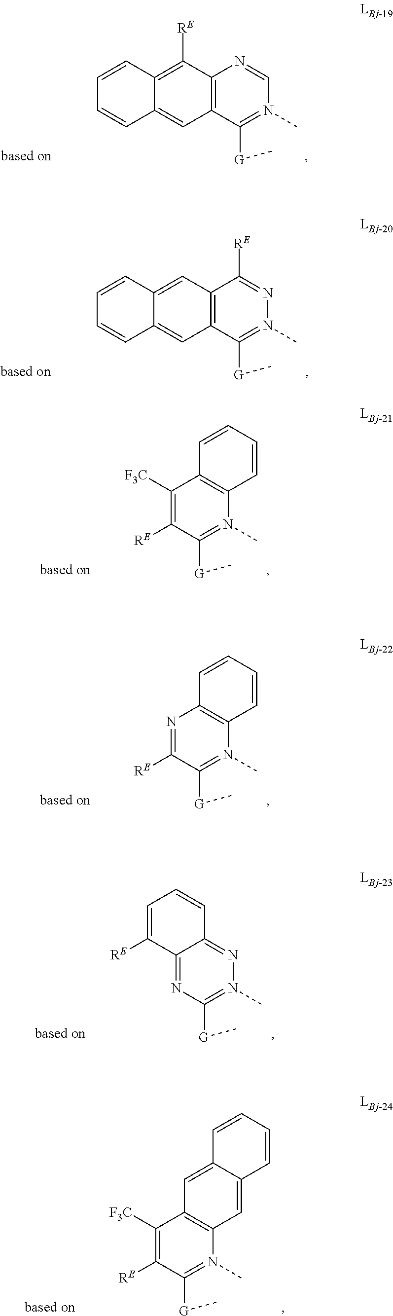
C12=C(C([G]C)=N(C)C=N1)C=C1C(=C2[RE])C=CC=C1.C1([F3C])=C([RE])C([G]C)=N(C)C2=C1C=CC=C2.N1=C([RE])C([G]C)=N(C)C2=C1C=CC=C2.C12=C(C([G]C)=N(C)N=C1[RE])C=C1C(=C2)C=CC=C1.C12=NC([G]C)=N(C)N=C1C=CC=C2[RE].C1([F3C])=C([RE])C([G]C)=N(C)C2=C1C=C1C(=C2)C=CC=C1
